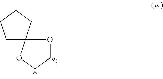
C1CCCC12OCCO2
